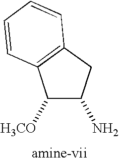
C1([H3CO])C(N)CC2=C1C=CC=C2
